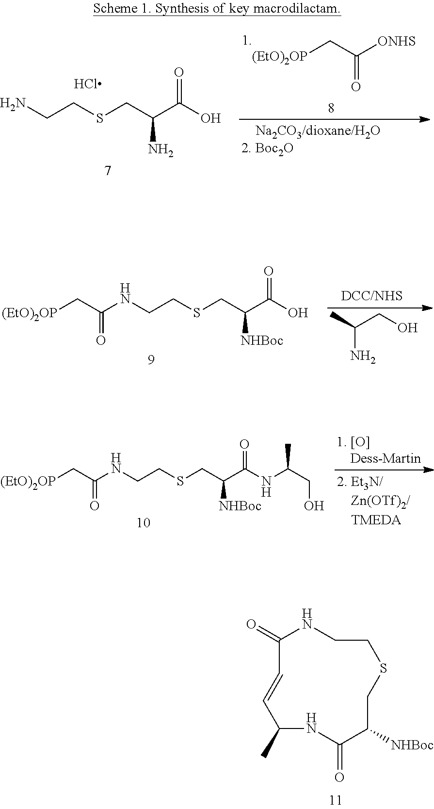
CC(CO)N.[(EtO)2OP]CC(NCCSCC(C(O)=O)[NHBoc])=O.N1C(=O)C([NHBoc])CSCCNC(=O)C=CC1C.NCCSCC(C(O)=O)N.[(EtO)2OP]CC([ONHS])=O.[(EtO)2OP]CC(NCCSCC(C(NC(CO)C)=O)[NHBoc])=O
